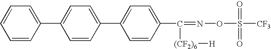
C1(C2=CC=C(C([(CF2)6][H])=NOS(=O)(=O)[CF3])C=C2)=CC=C(C2=CC=CC=C2)C=C1
